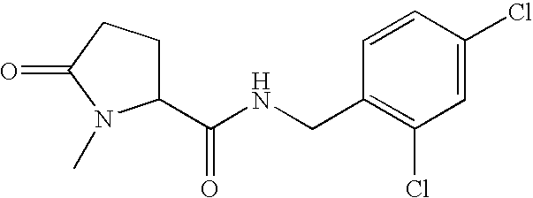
C1=CC(Cl)=CC(Cl)=C1CNC(C1CCC(=O)N1C)=O
